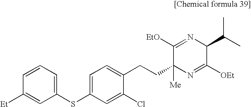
C1=CC([Et])=CC(SC2=CC=C(CCC3([Me])N=C([OEt])C(C(C)C)N=C3[EtO])C(Cl)=C2)=C1
